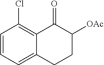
C1=CC=C2C(=C1Cl)C(=O)C([OAc])CC2
